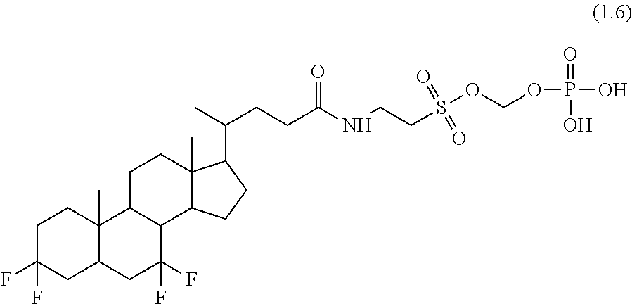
C1C(F)(F)CC2C(C)(C1)C1C(C(F)(F)C2)C2C(C)(CC1)C(C(C)CCC(NCCS(OCOP(O)(=O)O)(=O)=O)=O)CC2
